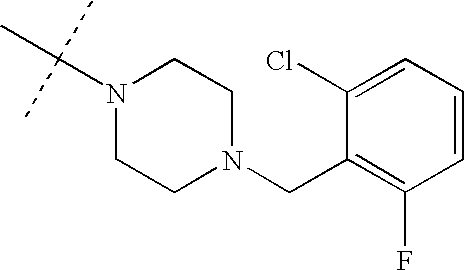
C1=C(Cl)C(CN2CCN(C(C)(C)C)CC2)=C(F)C=C1
